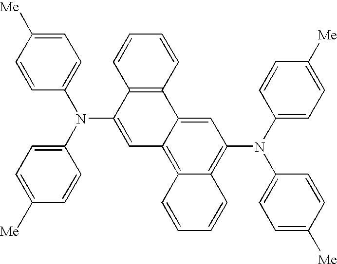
C1=CC2=C(C=C1)C(N(C1=CC=C([Me])C=C1)C1=CC=C([Me])C=C1)=CC1=C3C(=C(N(C4=CC=C([Me])C=C4)C4=CC=C([Me])C=C4)C=C21)C=CC=C3
